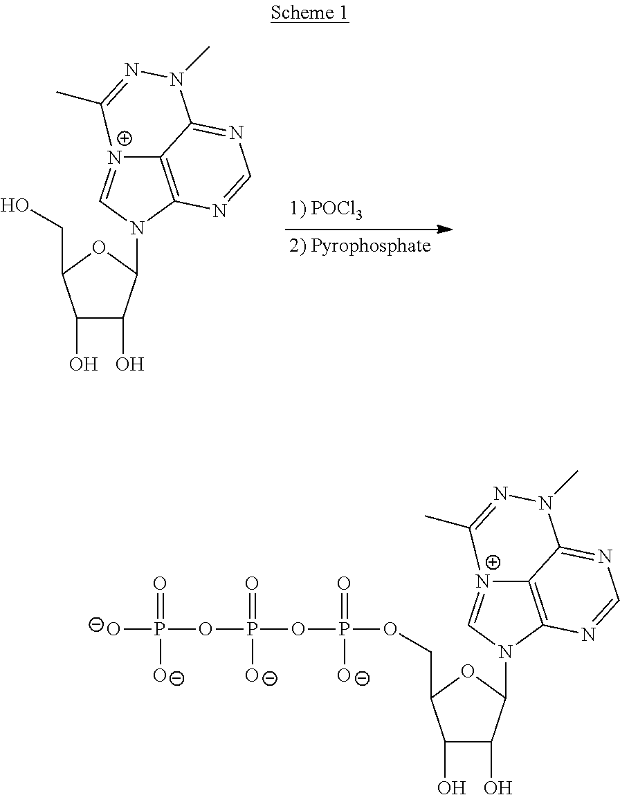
C1(O)C(O)C(N2C=[N+]3C4=C2N=CN=C4N(C)N=C3C)OC1CO.C1(O)C(O)C(N2C=[N+]3C4=C2N=CN=C4N(C)N=C3C)OC1COP(OP(OP([O-])(=O)[O-])(=O)[O-])(=O)[O-]
